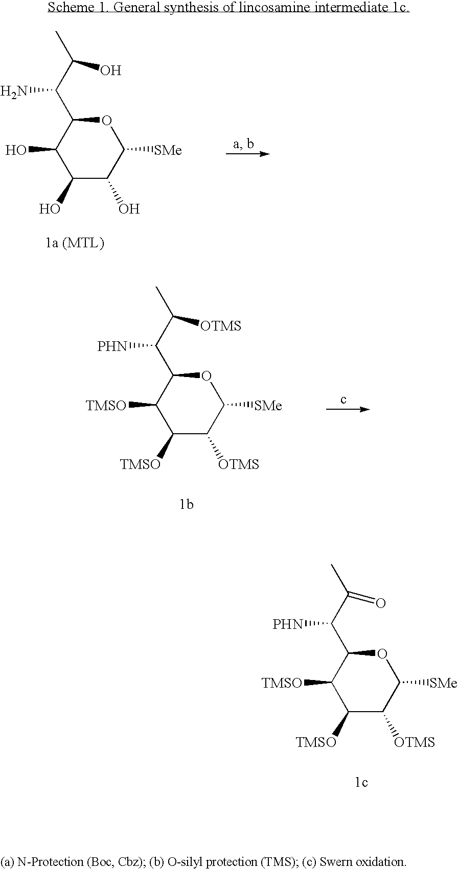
C1(O)C(O)C([SMe])OC(C(C(C)O)N)C1O.C1([TMSO])C([OTMS])C([SMe])OC(C(C(C)[OTMS])[PHN])C1[TMSO].C1([TMSO])C([OTMS])C([SMe])OC(C(C(C)=O)[PHN])C1[TMSO]
